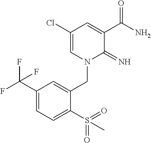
C1(Cl)=CN(CC2=CC(C(F)(F)F)=CC=C2S(=O)(=O)C)C(=N)C(C(N)=O)=C1
